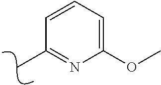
C1=CC=C(OC)N=C1C
